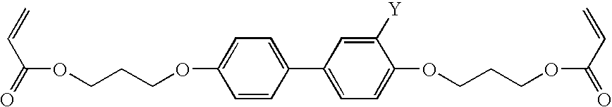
O=C(C=C)OCCCOC1=CC=C(C2=CC=C(OCCCOC(C=C)=O)C([Y])=C2)C=C1
